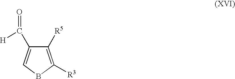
C1([R5])=C([R3])BC=C1C([H])=O
